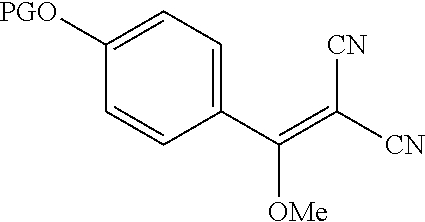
C1([PGO])=CC=C(C([OMe])=C([CN])[CN])C=C1
